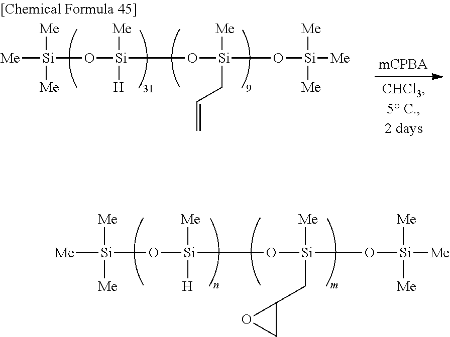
[Me][Si]([Me])([Me])O[Si]([Me])([H])O[Si]([Me])(CC1OC1)O[Si]([Me])([Me])[Me].[Me][Si]([Me])([Me])O[Si]([Me])([H])O[Si]([Me])(CC=C)O[Si]([Me])([Me])[Me]
